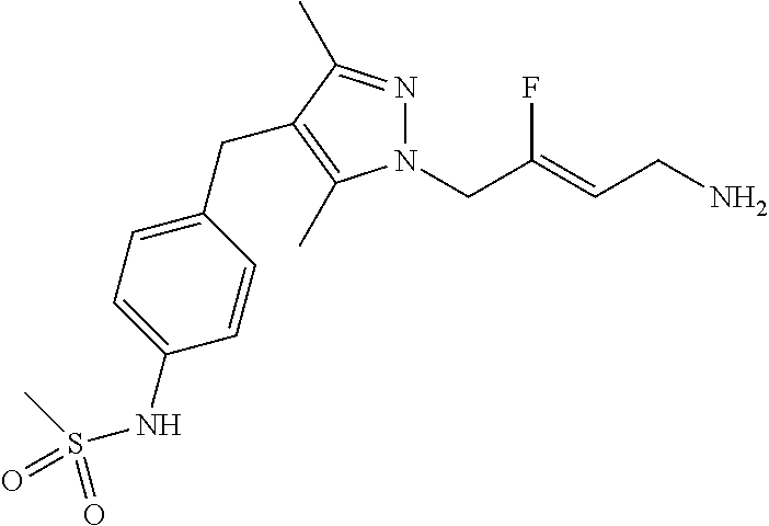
N1=C(C)C(CC2=CC=C(NS(C)(=O)=O)C=C2)=C(C)N1CC(=CCN)F
